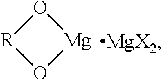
O1[Mg]O[R]1
